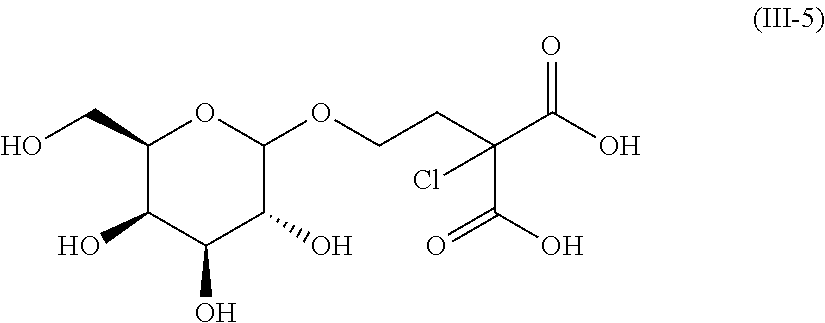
C1(CO)C(O)C(O)C(O)C(OCCC(C(O)=O)(C(O)=O)Cl)O1
